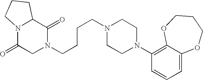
N12C(=O)CN(CCCCN3CCN(C4=C5C(=CC=C4)OCCCO5)CC3)C(=O)C1CCC2
